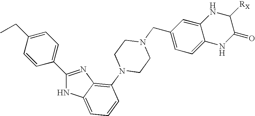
C1=CC(C2=NC3=C(N4CCN(CC5=CC=C6C(=C5)NC([RX])C(=O)N6)CC4)C=CC=C3N2)=CC=C1CC
